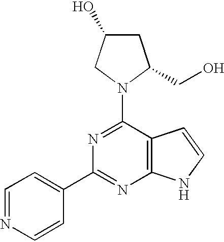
C12=C(C(N3C(CO)CC(O)C3)=NC(C3=CC=NC=C3)=N1)C=CN2
